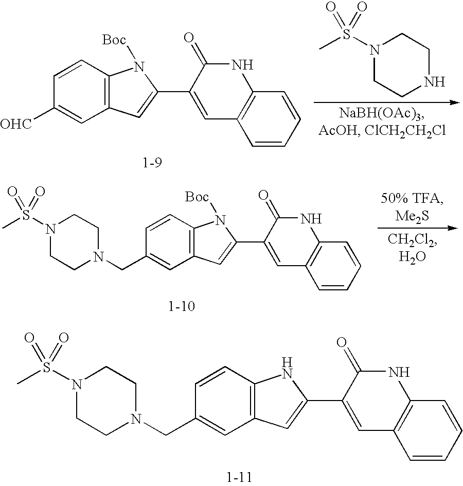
C1=C(C2=CC3=C(N2)C=CC(CN2CCN(S(C)(=O)=O)CC2)=C3)C(=O)NC2=C1C=CC=C2.C1=C(C2=CC3=C(N2[Boc])C=CC([OHC])=C3)C(=O)NC2=C1C=CC=C2.N1(S(C)(=O)=O)CCNCC1.C1=C(C2=CC3=C(N2[Boc])C=CC(CN2CCN(S(C)(=O)=O)CC2)=C3)C(=O)NC2=C1C=CC=C2
